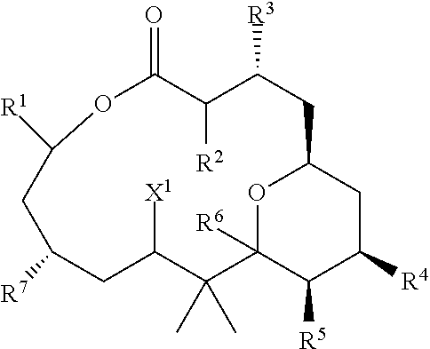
O1C(=O)C([R2])C([R3])CC2CC([R4])C([R5])C([R6])(O2)C(C)(C)C([X1])CC([R7])CC1[R1]
